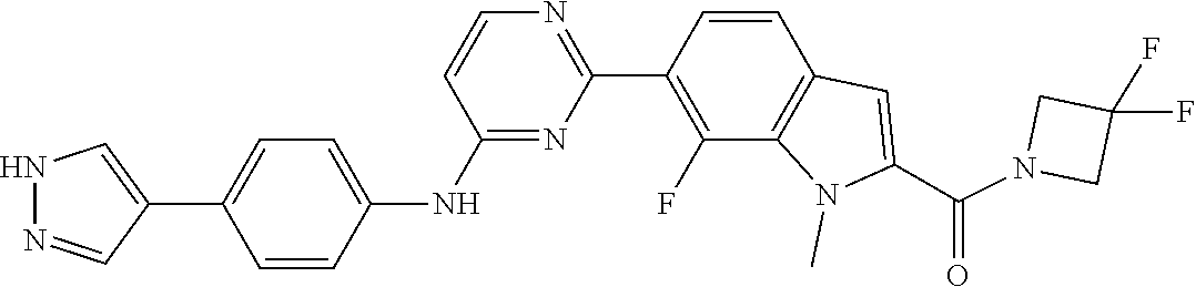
C1(F)(F)CN(C(C2=CC3=C(C(F)=C(C4=NC=CC(NC5=CC=C(C6=CNN=C6)C=C5)=N4)C=C3)N2C)=O)C1
